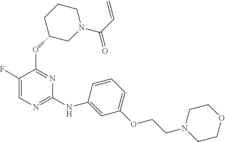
C1=C(F)C(OC2CN(C(C=C)=O)CCC2)=NC(NC2=CC(OCCN3CCOCC3)=CC=C2)=N1
